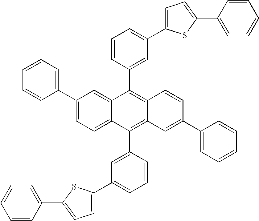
C1=CC=C(C2=CC=C(C3=CC=CC=C3)S2)C=C1C1=C2C(=C(C3=CC(C4=CC=C(C5=CC=CC=C5)S4)=CC=C3)C3=CC=C(C4=CC=CC=C4)C=C13)C=C(C1=CC=CC=C1)C=C2
